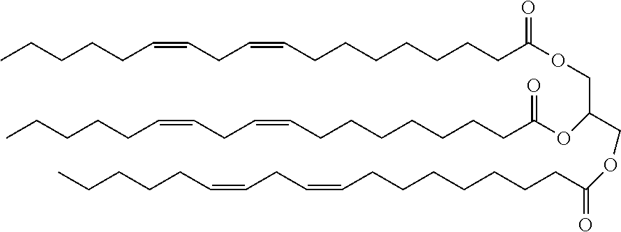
CCCCCC=CCC=CCCCCCCCC(OCC(OC(CCCCCCCC=CCC=CCCCCC)=O)COC(CCCCCCCC=CCC=CCCCCC)=O)=O
